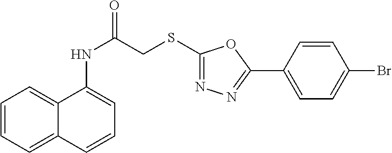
C1=CC=C2C(=C1)C(NC(CSC1=NN=C(C3=CC=C(Br)C=C3)O1)=O)=CC=C2
